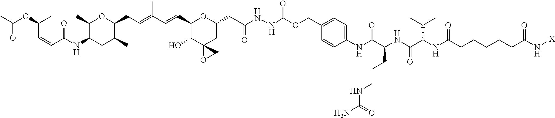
C1(C)C(NC(=O)C=CC(C)OC(=O)C)CC(C)C(CC=C(C)C=CC2OC(CC(=O)NNC(OCC3=CC=C(NC(C(NC(=O)C(NC(CCCCCC(N[X])=O)=O)C(C)C)CCCNC(N)=O)=O)C=C3)=O)CC3(OC3)C2O)O1
